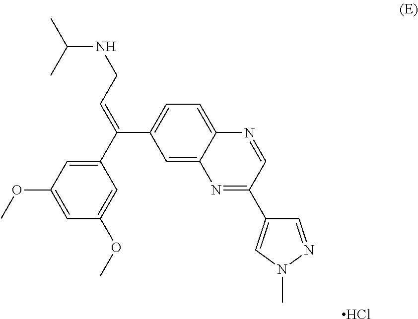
C1=C(C(C2=CC(OC)=CC(OC)=C2)=CCNC(C)C)C=C2C(=C1)N=CC(C1=CN(C)N=C1)=N2.Cl
